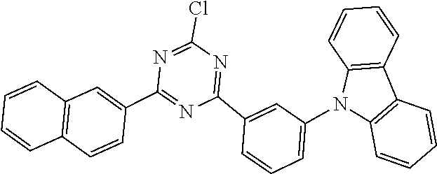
C1=CC2=C(C=C1)N(C1=CC=CC(C3=NC(Cl)=NC(C4=CC5=C(C=C4)C=CC=C5)=N3)=C1)C1=C2C=CC=C1
